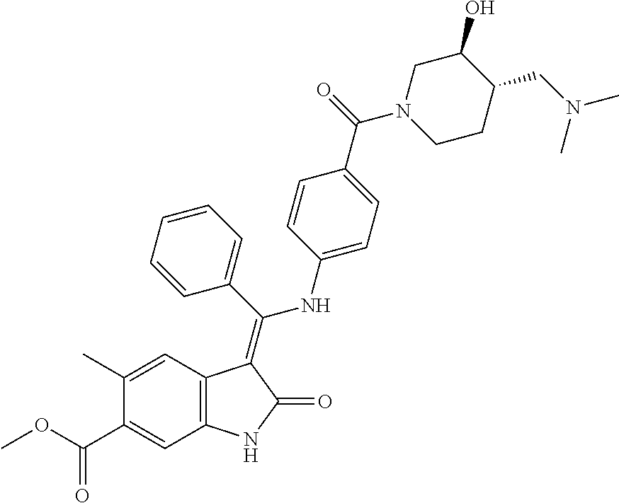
C1(C)=CC2=C(C=C1C(OC)=O)NC(=O)C2=C(C1=CC=CC=C1)NC1=CC=C(C(=O)N2CCC(CN(C)C)C(O)C2)C=C1
